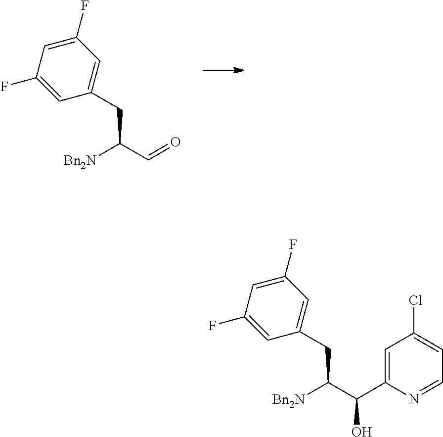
[Bn2N]C(C=O)CC1=CC(F)=CC(F)=C1.N1=CC=C(Cl)C=C1C(C([Bn2N])CC1=CC(F)=CC(F)=C1)O
